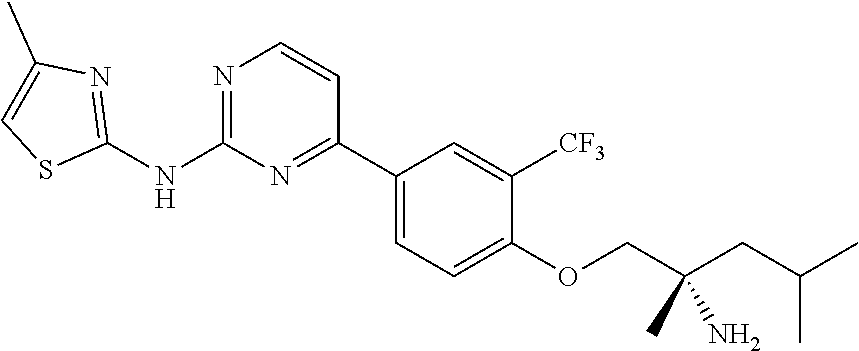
N1=C(NC2=NC(C)=CS2)N=C(C2=CC=C(OCC(CC(C)C)(N)C)C([CF3])=C2)C=C1
